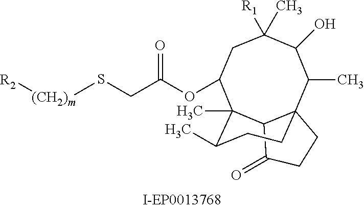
CC1C23CCC(=O)C2C(C)(C(OC(=O)CS[(CH2)m][R2])CC([R1])(C)C1O)C(C)CC3
